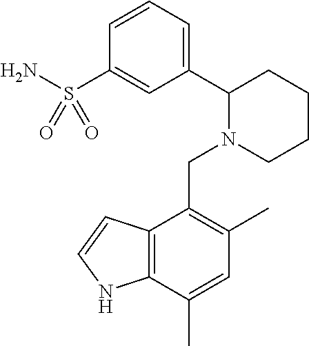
C1=CC=C(C2N(CC3=C(C)C=C(C)C4=C3C=CN4)CCCC2)C=C1S(N)(=O)=O
